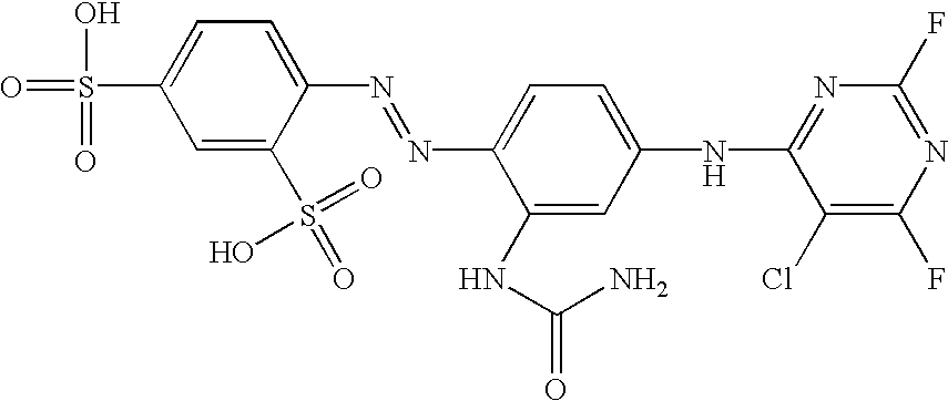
O=S(C1=CC=C(N=NC2=CC=C(NC3=NC(F)=NC(F)=C3Cl)C=C2NC(=O)N)C(S(=O)(=O)O)=C1)(O)=O
